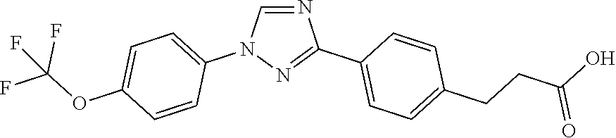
N1=CN(C2=CC=C(OC(F)(F)F)C=C2)N=C1C1=CC=C(CCC(=O)O)C=C1
